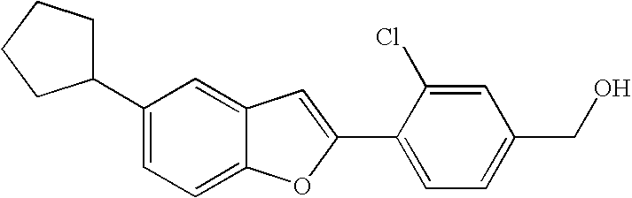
C1(C2=CC3=CC(C4CCCC4)=CC=C3O2)=CC=C(CO)C=C1Cl
